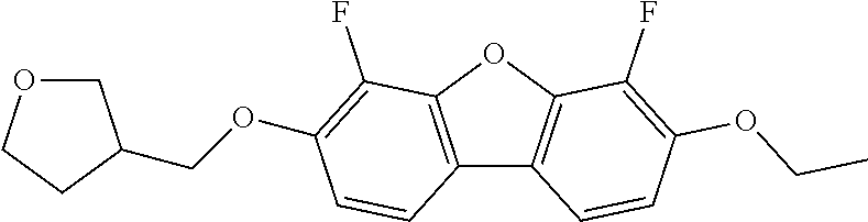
C12=C(OC3=C1C=CC(OCC)=C3F)C(F)=C(OCC1COCC1)C=C2
